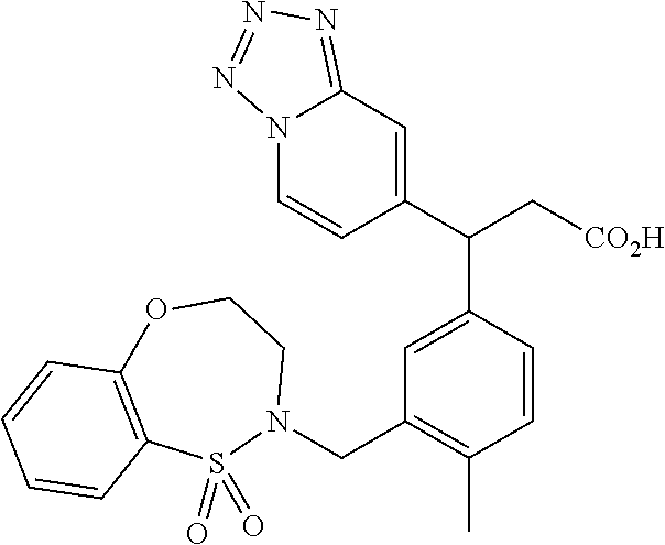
N12C=CC(C(C[CO2H])C3=CC(CN4CCOC5=C(S4(=O)=O)C=CC=C5)=C(C)C=C3)=CC1=NN=N2
